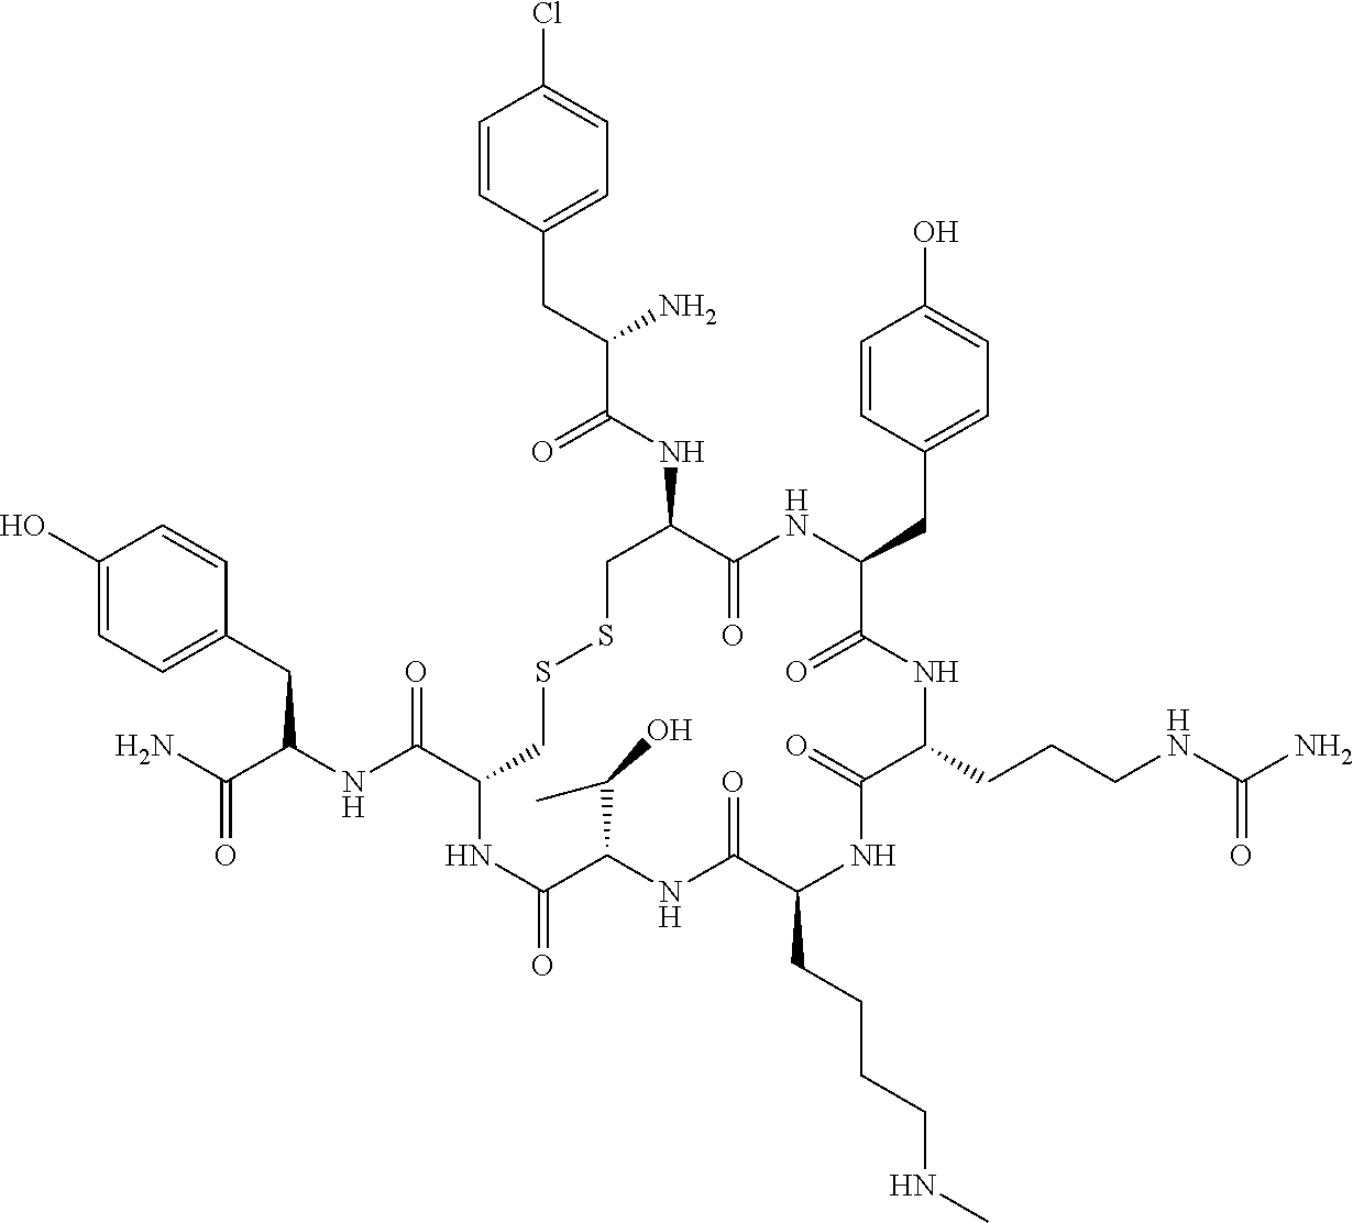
C1=CC(CC(NC(C2CSSCC(NC(C(CC3=CC=C(Cl)C=C3)N)=O)C(=O)NC(CC3=CC=C(O)C=C3)C(=O)NC(CCCNC(N)=O)C(=O)NC(CCCCNC)C(=O)NC(C(C)O)C(=O)N2)=O)C(N)=O)=CC=C1O
